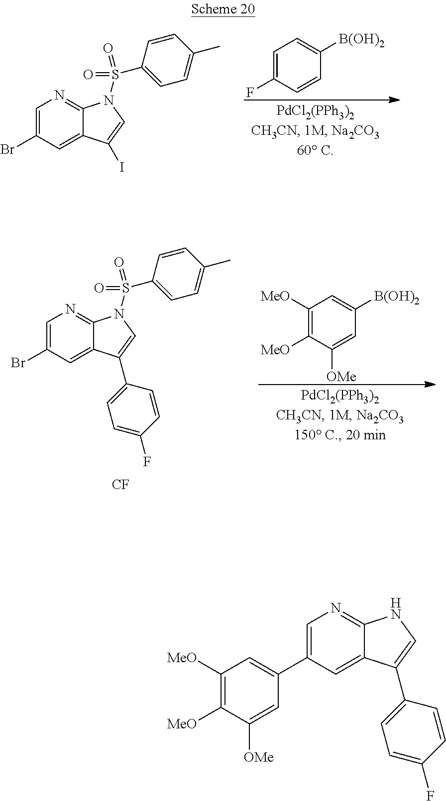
C1=C(C2=CC([MeO])=C([MeO])C([OMe])=C2)C=C2C(=N1)NC=C2C1=CC=C(F)C=C1.C1=C(Br)C=C2C(=N1)N(S(C1=CC=C(C)C=C1)(=O)=O)C=C2I.C1=C(F)C=CC([B(OH)2])=C1.C1([MeO])=C([MeO])C([OMe])=CC([B(OH)2])=C1.C1=C(Br)C=C2C(=N1)N(S(C1=CC=C(C)C=C1)(=O)=O)C=C2C1=CC=C(F)C=C1.[CF]
